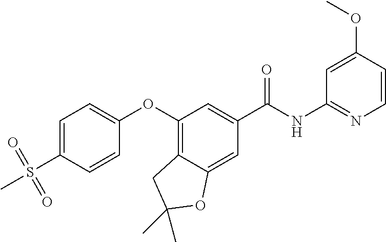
C1(OC2=CC=C(S(C)(=O)=O)C=C2)=C2C(=CC(C(NC3=NC=CC(OC)=C3)=O)=C1)OC(C)(C)C2
